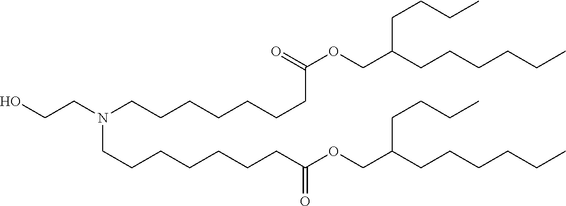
OCCN(CCCCCCCC(OCC(CCCCCC)CCCC)=O)CCCCCCCC(OCC(CCCCCC)CCCC)=O
